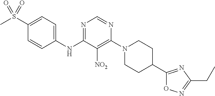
N1=C(NC2=CC=C(S(C)(=O)=O)C=C2)C([NO2])=C(N2CCC(C3=NC(CC)=NO3)CC2)N=C1
